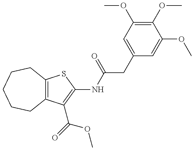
C12=C(CCCCC1)SC(NC(=O)CC1=CC(OC)=C(OC)C(OC)=C1)=C2C(OC)=O
